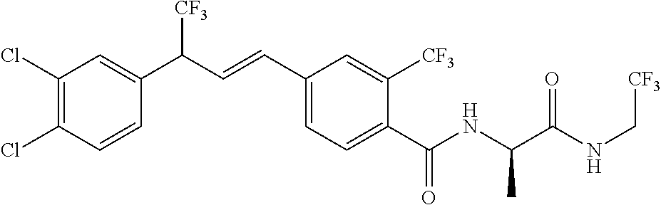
C1(Cl)=C(Cl)C=CC(C(C=CC2=CC=C(C(NC(C(NC[CF3])=O)C)=O)C([CF3])=C2)[CF3])=C1
